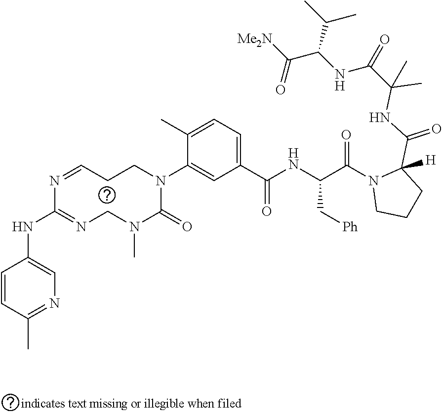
C1=CC(C)=NC=C1NC1=NCN(C)C(=O)N(C2=CC(C(NC(C(=O)N3CCCC3(C(NC(C(NC(C([Me2N])=O)C(C)C)=O)(C)C)=O)[H])C[Ph])=O)=CC=C2C)CCC=N1
